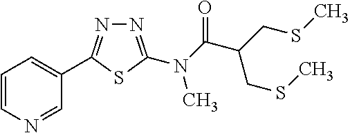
N1=C(N(C(C(CSC)CSC)=O)C)SC(C2=CC=CN=C2)=N1
